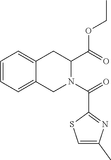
C1=CC=C2C(=C1)CC(C(OCC)=O)N(C(=O)C1=NC(C)=CS1)C2
